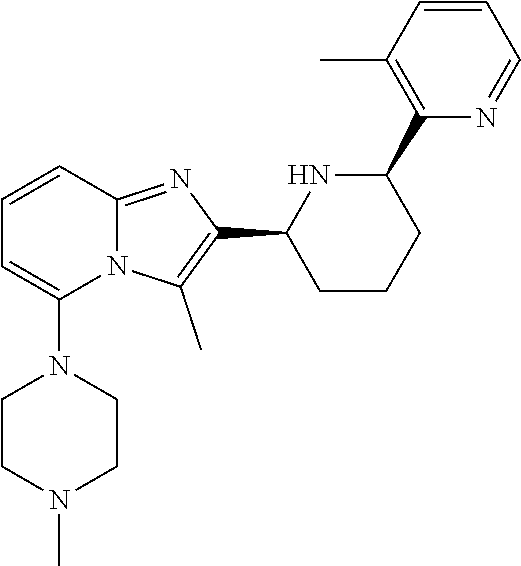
C1=CC(C)=C(C2NC(C3=C(C)N4C(=N3)C=CC=C4N3CCN(C)CC3)CCC2)N=C1
